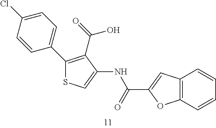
C1(C2=CC=C(Cl)C=C2)=C(C(=O)O)C(NC(C2=CC3=C(O2)C=CC=C3)=O)=CS1
